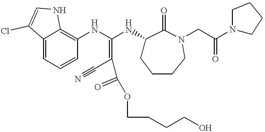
C12=CC=CC(NC(=C(C#N)C(=O)OCCCCO)NC3CCCCN(CC(N4CCCC4)=O)C3=O)=C1NC=C2Cl
